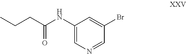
C(CC(NC1=CN=CC(Br)=C1)=O)C
